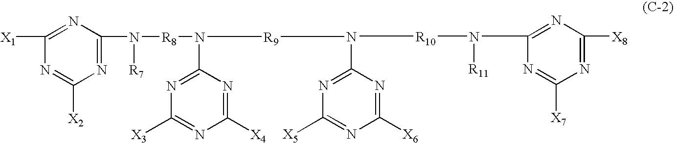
N1=C(N([R8]N([R9]N([R10]N([R11])C2=NC([X8])=NC([X7])=N2)C2=NC([X5])=NC([X6])=N2)C2=NC([X3])=NC([X4])=N2)[R7])N=C([X1])N=C1[X2]
